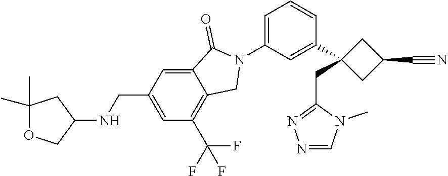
N1(C)C=NN=C1CC1(C2=CC(N3C(=O)C4=CC(CNC5CC(C)(C)OC5)=CC(C(F)(F)F)=C4C3)=CC=C2)CC(C#N)C1
